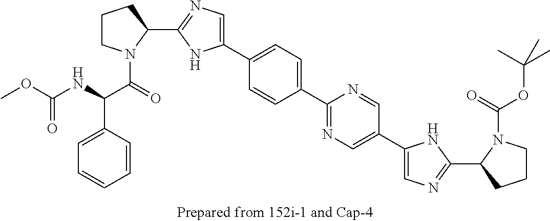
C1(C2=NC=C(C3=CC=C(C4=NC=C(C5=CN=C(C6CCCN6C(=O)OC(C)(C)C)N5)C=N4)C=C3)N2)CCCN1C(=O)C(NC(OC)=O)C1=CC=CC=C1
